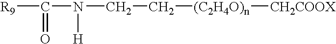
[R9]C(=O)N(CC[(C2H4O)n][CH2COOX])[H]
